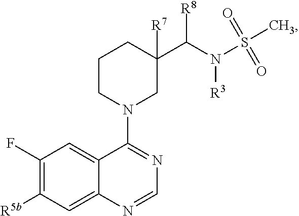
C1(F)=C([R5b])C=C2C(=C1)C(N1CC([R7])(C(N(S(C)(=O)=O)[R3])[R8])CCC1)=NC=N2
